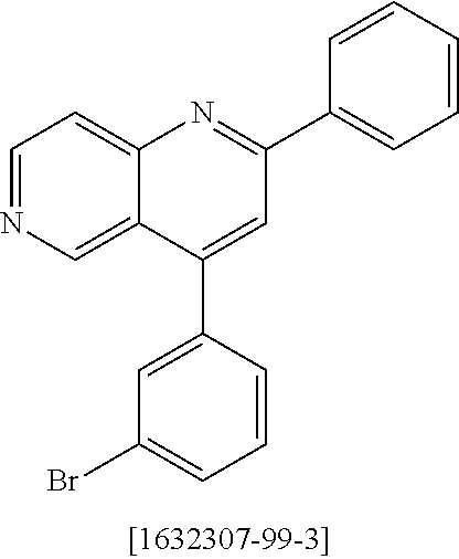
C1=NC=C2C(=C1)N=C(C1=CC=CC=C1)C=C2C1=CC(Br)=CC=C1
